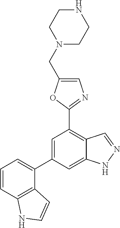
C1=C(CN2CCNCC2)OC(C2=C3C(=CC(C4=CC=CC5=C4C=CN5)=C2)NN=C3)=N1
